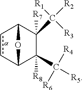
c1cC2OC1C(C([R2])([R1])[R3])([R7])C2(C([R5])([R4])[R6])[R8]
